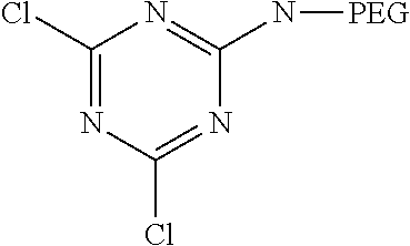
C1(Cl)=NC(Cl)=NC(N[PEG])=N1
